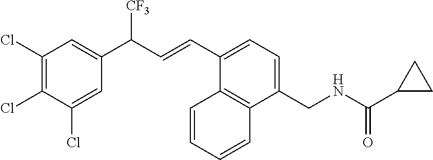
C1(Cl)=C(Cl)C(Cl)=CC(C(C=CC2=CC=C(CNC(=O)C3CC3)C3=C2C=CC=C3)[CF3])=C1
